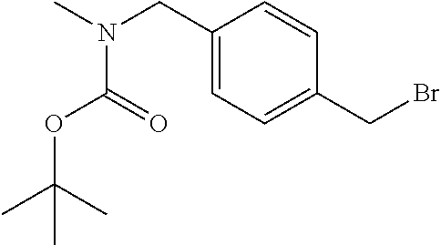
CN(CC1=CC=C(CBr)C=C1)C(=O)OC(C)(C)C
